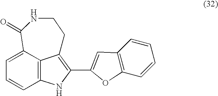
C12=C3C(=CC=C1)C(=O)NCCC3=C(C1=CC3=C(C=CC=C3)O1)N2
